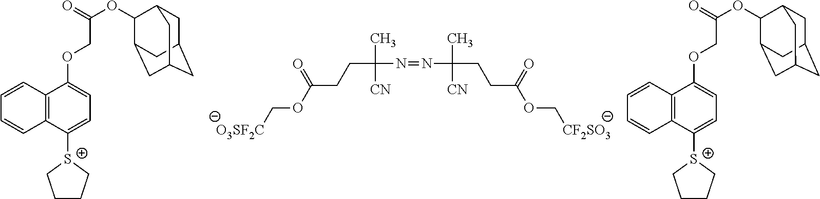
[O3SF2C]COC(CCC(N=NC(C)(CCC(OC[CF2SO3])=O)[CN])(C)[CN])=O.C12=C(C([S+]3CCCC3)=CC=C1OCC(=O)OC1C3CC4CC(CC1C4)C3)C=CC=C2.C12=C(C([S+]3CCCC3)=CC=C1OCC(=O)OC1C3CC4CC(CC1C4)C3)C=CC=C2
